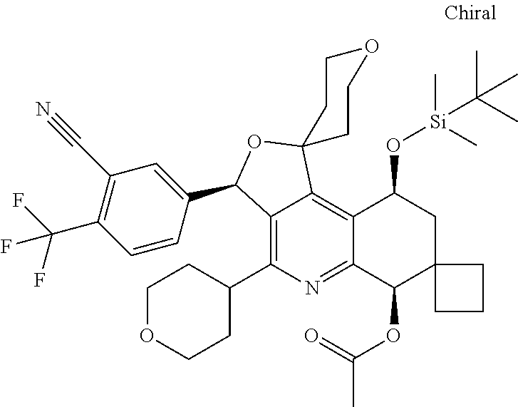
C12=C(C3CCOCC3)N=C3C(=C1C1(OC2C2=CC(C#N)=C(C(F)(F)F)C=C2)CCOCC1)C(O[Si](C)(C)C(C)(C)C)CC1(C3OC(=O)C)CCC1
